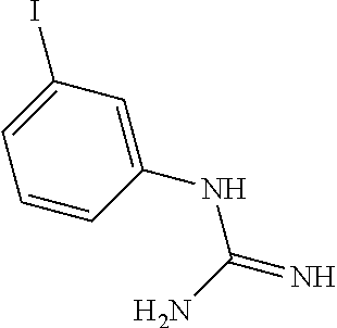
C1=CC(NC(=N)N)=CC(I)=C1
